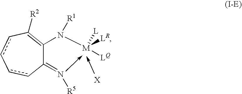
C1(=N[R5])C(N([M]([LQ])([LR])[L])[R1])=C([R2])cc-cc1
